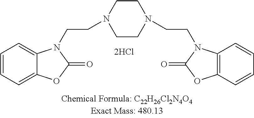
C1CN(CCN2C3=C(C=CC=C3)OC2=O)CCN1CCN1C2=CC=CC=C2OC1=O
